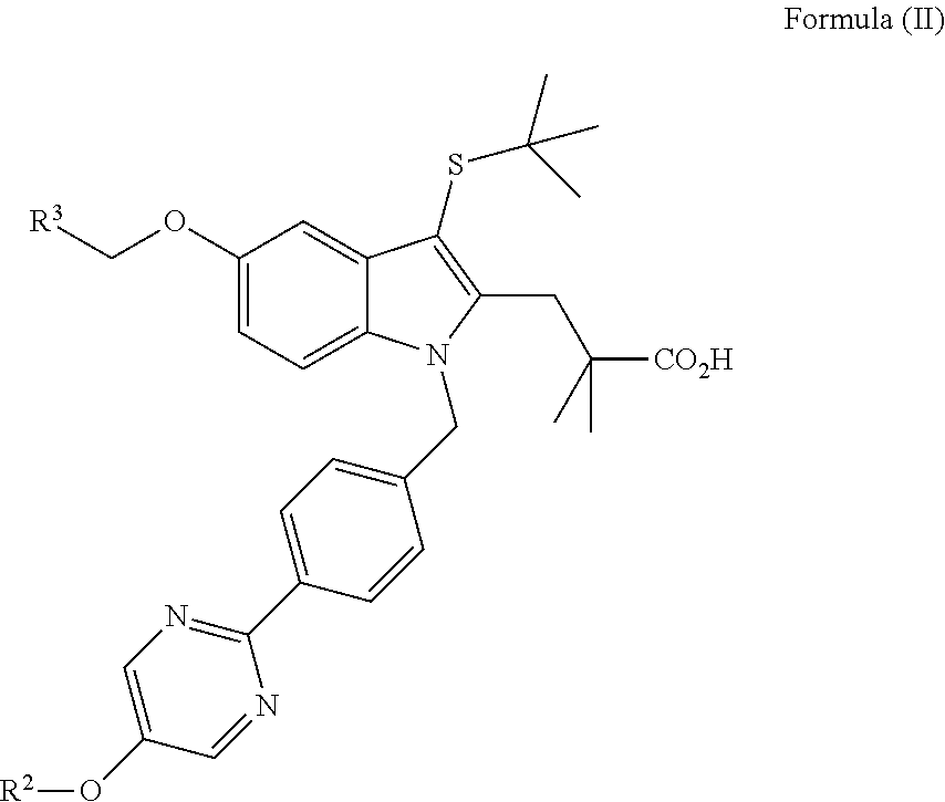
[R3]COC1=CC=C2C(=C1)C(SC(C)(C)C)=C(CC([CO2H])(C)C)N2CC1=CC=C(C2=NC=C(O[R2])C=N2)C=C1
